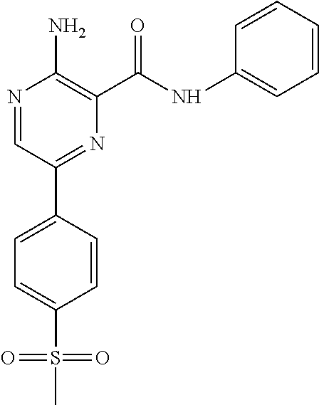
N1=CC(C2=CC=C(S(C)(=O)=O)C=C2)=NC(C(NC2=CC=CC=C2)=O)=C1N
